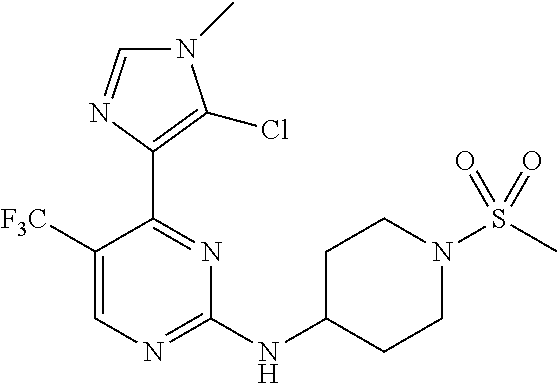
C1(NC2CCN(S(C)(=O)=O)CC2)=NC=C([F3C])C(C2=C(Cl)N(C)C=N2)=N1
